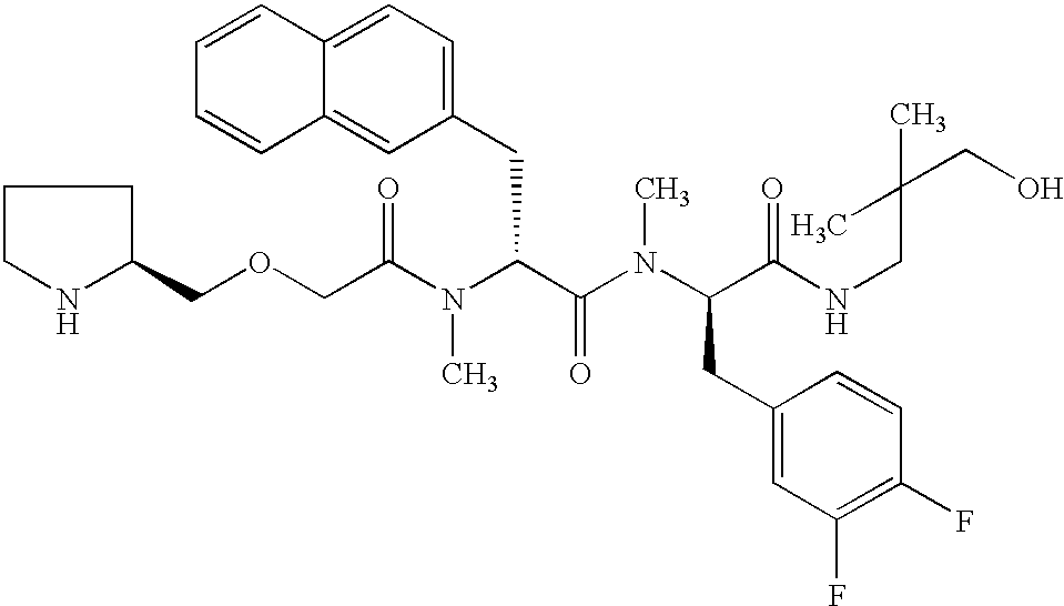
C(C(N(C(C(N(C(C(NCC(CO)(C)C)=O)CC1=CC(F)=C(F)C=C1)C)=O)CC1=CC=C2C(=C1)C=CC=C2)C)=O)OCC1CCCN1
